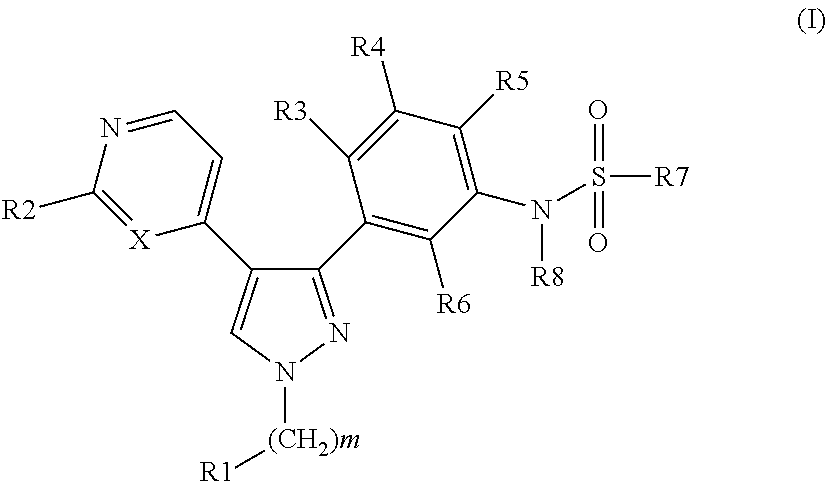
C1(C2=C([R6])C(N(S([R7])(=O)=O)[R8])=C([R5])C([R4])=C2[R3])=NN([(CH2)m][R1])C=C1C1=CC=NC([R2])=[X]1
